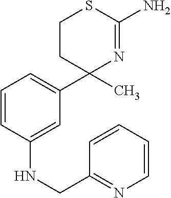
C1(C)(C2=CC=CC(NCC3=NC=CC=C3)=C2)N=C(N)SCC1
